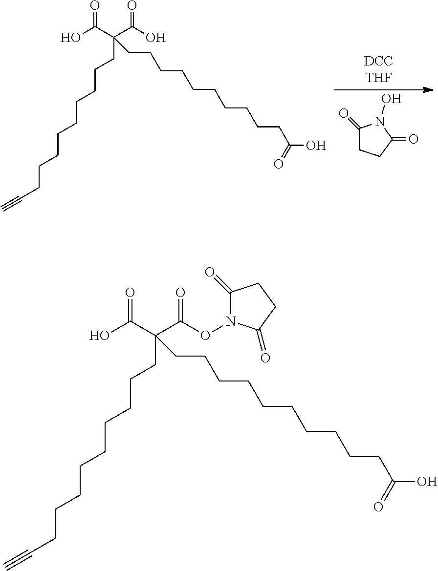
O=C(C(C(O)=O)(CCCCCCCCCC#C)CCCCCCCCCCC(O)=O)O.C1(=O)CCC(=O)N1O.O=C(C(C(=O)ON1C(=O)CCC1=O)(CCCCCCCCCC#C)CCCCCCCCCCC(O)=O)O
